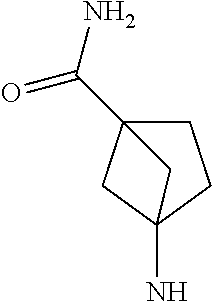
C1C2(C(N)=O)CC(N)(C1)C2
